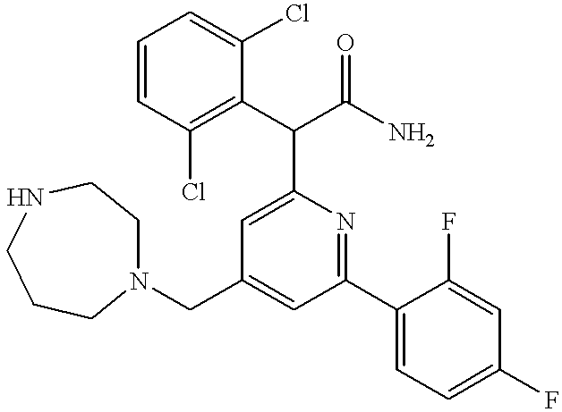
N1(CC2=CC(C3=CC=C(F)C=C3F)=NC(C(C3=C(Cl)C=CC=C3Cl)C(N)=O)=C2)CCNCCC1
